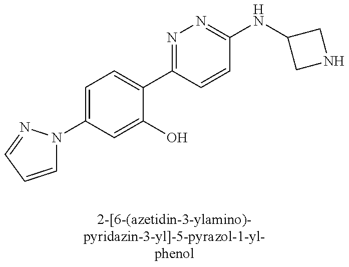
C1(N2C=CC=N2)=CC=C(C2=NN=C(NC3CNC3)C=C2)C(O)=C1
